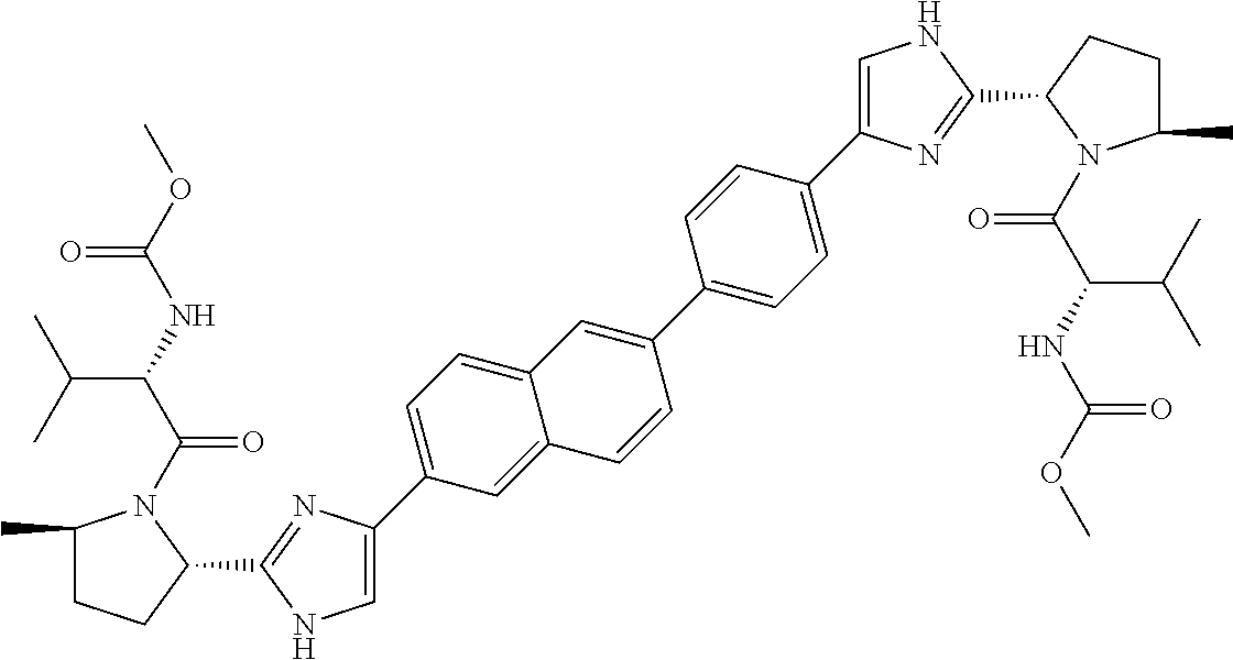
C1=C(C2=CC=C3C(=C2)C=CC(C2=CC=C(C4=CNC(C5N(C(C(NC(OC)=O)C(C)C)=O)C(C)CC5)=N4)C=C2)=C3)N=C(C2N(C(C(NC(OC)=O)C(C)C)=O)C(C)CC2)N1
